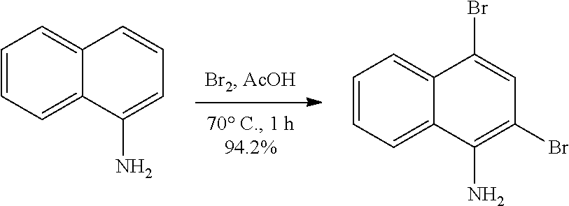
C1=CC=C2C(=C1)C=CC=C2N.C1=CC=C2C(=C1)C(Br)=CC(Br)=C2N
